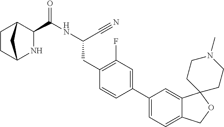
C1CC2NC(C(NC(C#N)CC3=C(F)C=C(C4=CC=C5C(=C4)C4(OC5)CCN(C)CC4)C=C3)=O)C1C2
